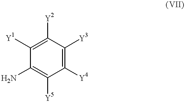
C1([Y1])=C([Y2])C([Y3])=C([Y4])C([Y5])=C1N
